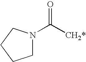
C1N(C([CH2*])=O)CCC1
